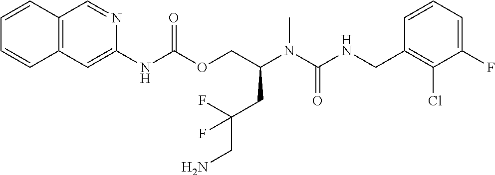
C1=CC(CNC(N(C(COC(NC2=CC3=C(C=N2)C=CC=C3)=O)CC(CN)(F)F)C)=O)=C(Cl)C(F)=C1
